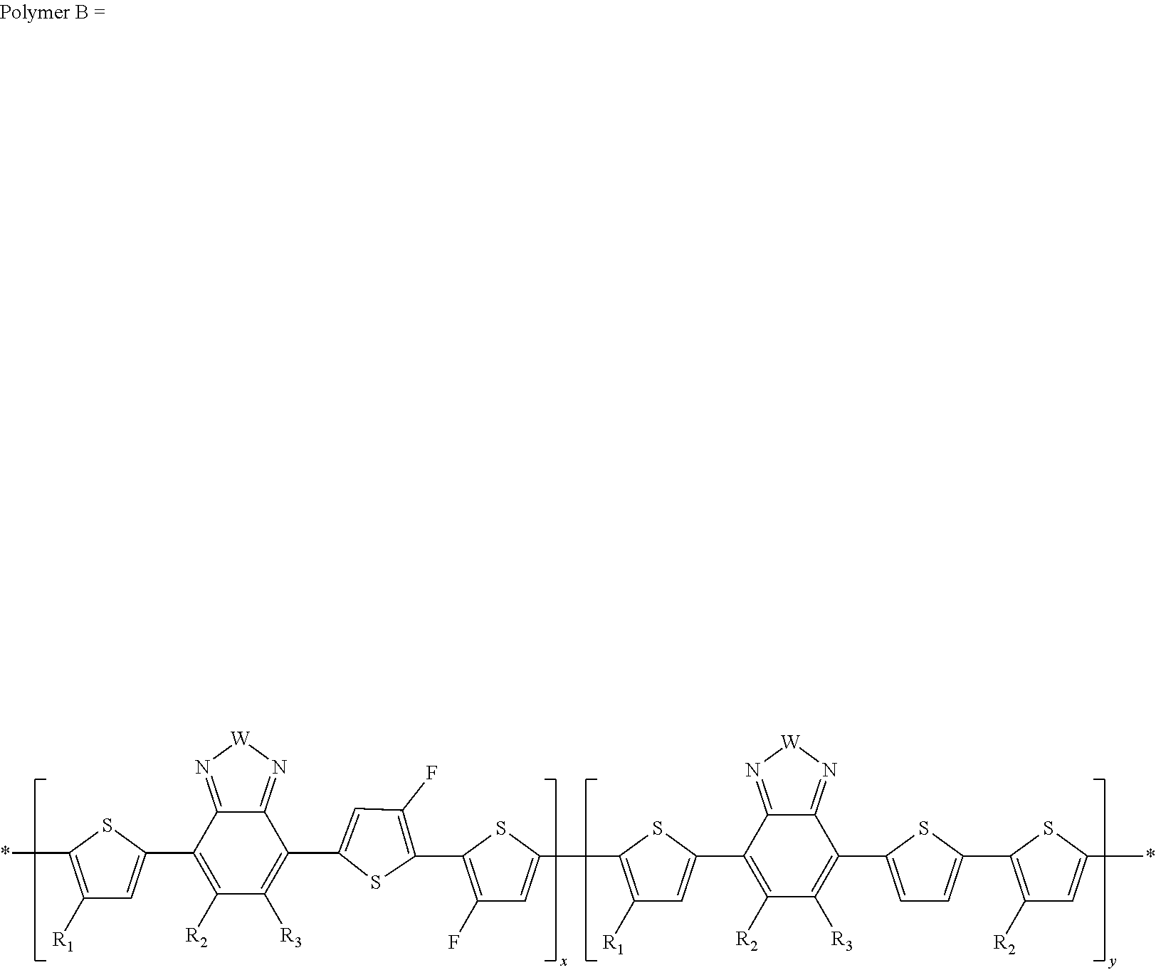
C1([R3])=C(C2=CC(F)=C(C3=C(F)C=C(C4=C([R1])C=C(C5=C([R2])C([R3])=C(C6=CC=C(C7=C([R2])C=C(*)S7)S6)C6=N[W]N=C65)S4)S3)S2)C2=N[W]N=C2C(C2=CC([R1])=C(*)S2)=C1[R2]
